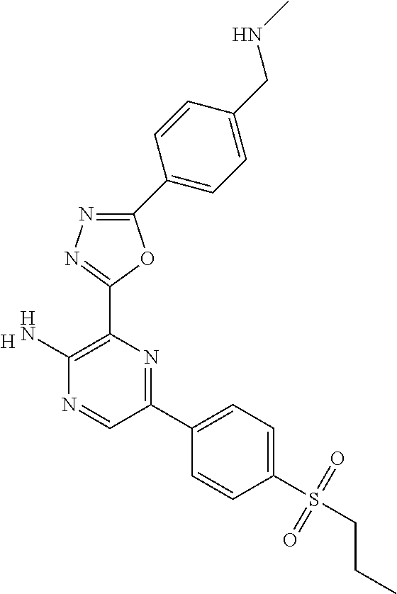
[H].C1(N)=C(C2=NN=C(C3=CC=C(CNC)C=C3)O2)N=C(C2=CC=C(S(CCC)(=O)=O)C=C2)C=N1
